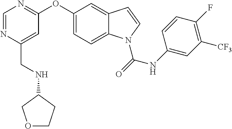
C(C1=CC(OC2=CC=C3C(=C2)C=CN3C(NC2=CC([CF3])=C(F)C=C2)=O)=NC=N1)NC1COCC1
